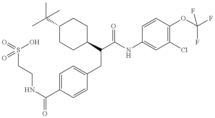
O=S(CCNC(C1=CC=C(CC(C2CCC(C(C)(C)C)CC2)C(=O)NC2=CC(Cl)=C(OC(F)(F)F)C=C2)C=C1)=O)(O)=O
